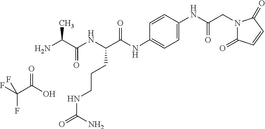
O=C(O)C(F)(F)F.C1=C(NC(=O)CN2C(=O)C=CC2=O)C=CC(NC(=O)C(NC(C(N)C)=O)CCCNC(=O)N)=C1
